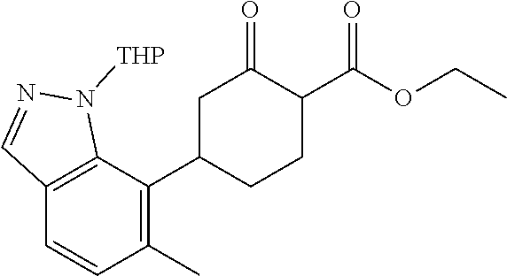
C12=C(C(C3CC(=O)C(C(=O)OCC)CC3)=C(C)C=C1)N([THP])N=C2
